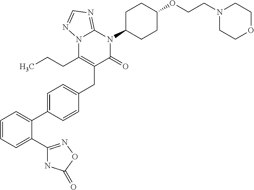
C1=C(C2=CC=CC=C2C2=NOC(=O)N2)C=CC(CC2=C(CCC)N3C(=NC=N3)N(C3CCC(OCCN4CCOCC4)CC3)C2=O)=C1
